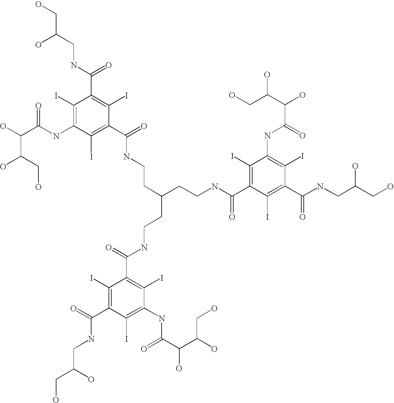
C1(I)=C(NC(C(O)C(CO)O)=O)C(I)=C(C(=O)NCCC(CCNC(C2=C(I)C(NC(C(C(O)CO)O)=O)=C(I)C(C(NCC(O)CO)=O)=C2I)=O)CCNC(C2=C(I)C(NC(=O)C(O)C(O)CO)=C(I)C(C(NCC(CO)O)=O)=C2I)=O)C(I)=C1C(=O)NCC(CO)O
